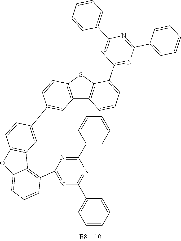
C12=C(SC3=C1C=CC=C3C1=NC(C3=CC=CC=C3)=NC(C3=CC=CC=C3)=N1)C=CC(C1=CC3=C(C=C1)OC1=CC=CC(C4=NC(C5=CC=CC=C5)=NC(C5=CC=CC=C5)=N4)=C31)=C2
